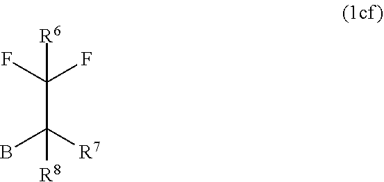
[R6]C(F)(F)C([R7])(B)[R8]
